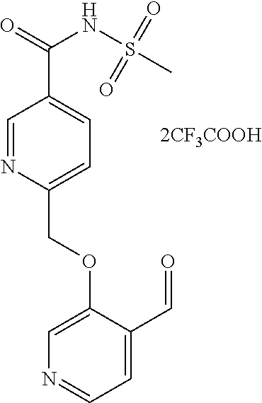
C(OC1=CN=CC=C1C=O)C1=CC=C(C(=O)NS(C)(=O)=O)C=N1
